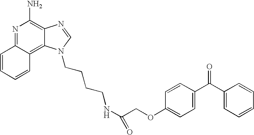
N1=C2C(=C3C(=C1N)N=CN3CCCCNC(COC1=CC=C(C(C3=CC=CC=C3)=O)C=C1)=O)C=CC=C2
